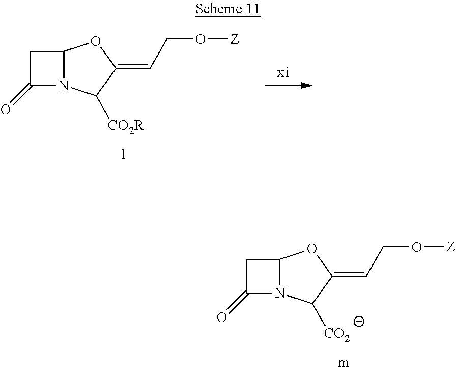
C12N(C([CO2])C(=CCO[Z])O1)C(=O)C2.C12N(C([CO2R])C(=CCO[Z])O1)C(=O)C2
